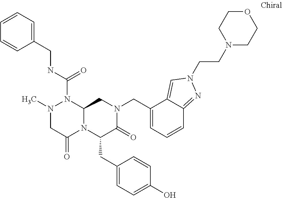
N(C(=O)N1N(C)CC(=O)N2C1CN(CC1=CC=CC3=NN(CCN4CCOCC4)C=C13)C(=O)C2CC1=CC=C(O)C=C1)CC1=CC=CC=C1
